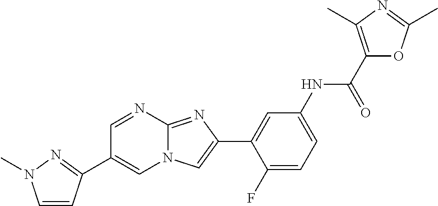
C1=NC2=NC(C3=CC(NC(C4=C(C)N=C(C)O4)=O)=CC=C3F)=CN2C=C1C1=NN(C)C=C1
